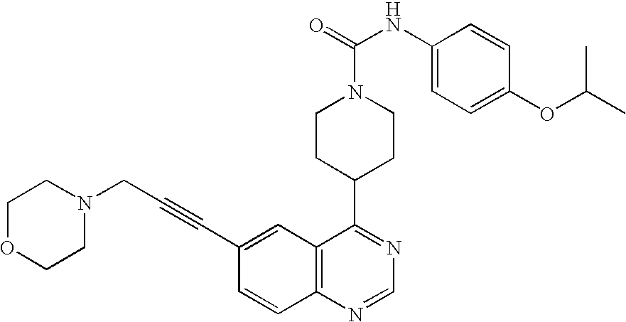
C1CN(C(=O)NC2=CC=C(OC(C)C)C=C2)CCC1C1=NC=NC2=C1C=C(C#CCN1CCOCC1)C=C2
